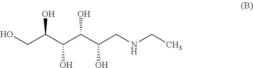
OCC(C(C(C(CNCC)O)O)O)O
